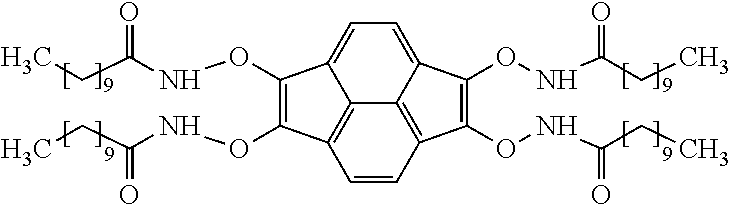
C12=CC=C3C(ONC(CC)=O)=C(ONC(CC)=O)C4=C3C1=C(C=C4)C(ONC(CC)=O)=C2ONC(CC)=O
